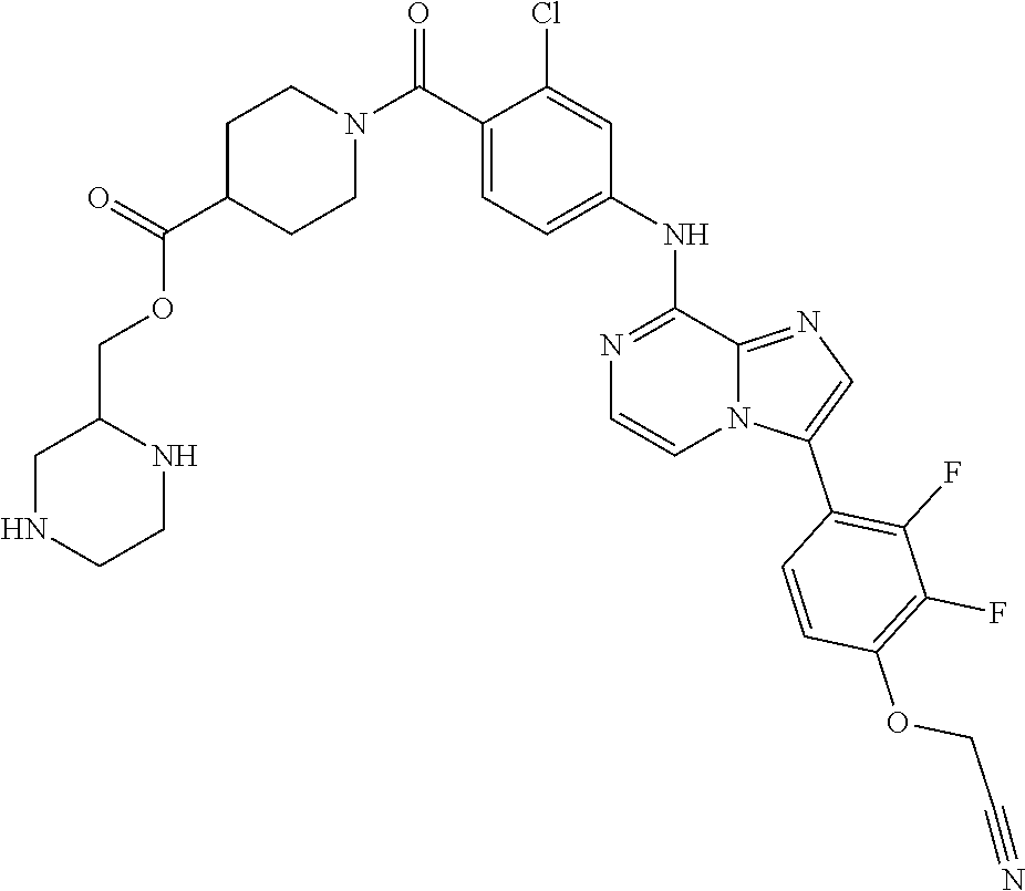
C1C(C(OCC2CNCCN2)=O)CCN(C(C2=CC=C(NC3=NC=CN4C3=NC=C4C3=C(F)C(F)=C(OCC#N)C=C3)C=C2Cl)=O)C1
